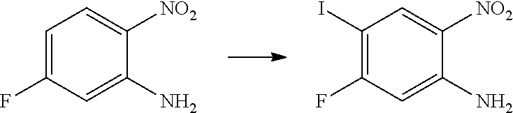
C1=C(F)C=C(N)C([NO2])=C1.C1(I)=C(F)C=C(N)C([NO2])=C1
